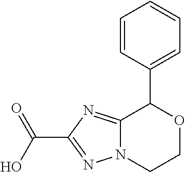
C12=NC(C(=O)O)=NN1CCOC2C1=CC=CC=C1
